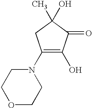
N1(C2=C(O)C(=O)C(O)(C)C2)CCOCC1
